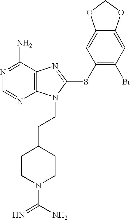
N1=C(N)C2=C(N=C1)N(CCC1CCN(C(N)=N)CC1)C(SC1=C(Br)C=C3C(=C1)OCO3)=N2
